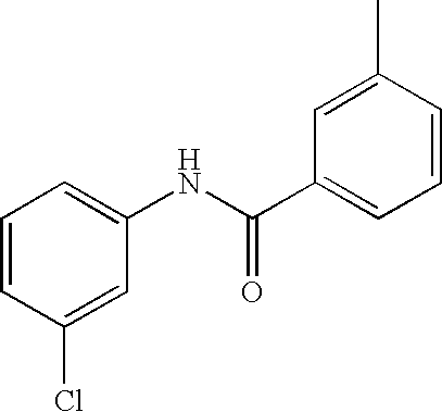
C1=CC(Cl)=CC(NC(C2=CC=CC(C)=C2)=O)=C1
